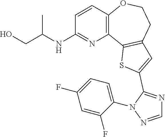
C1=CC2=C(N=C1NC(C)CO)C1=C(CCO2)C=C(C2=NC=NN2C2=CC=C(F)C=C2F)S1
